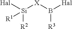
[Hal][Si]([X]B([Hal])[R3])([R2])[R1]
